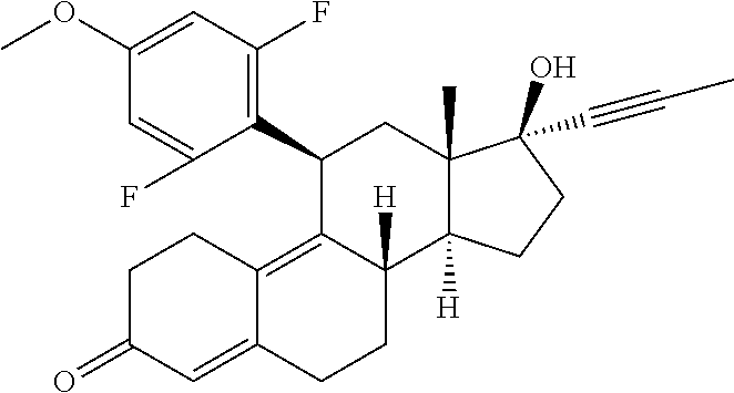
C1(OC)=CC(F)=C(C2C3=C4C(=CC(=O)CC4)CCC3([H])C3([H])C(C)(C2)C(O)(C#CC)CC3)C(F)=C1
